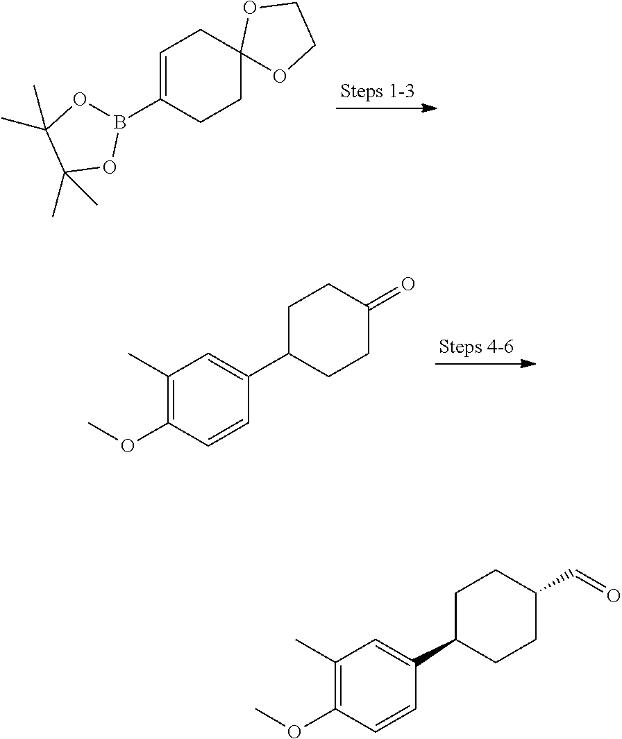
C1(OC)=C(C)C=C(C2CCC(=O)CC2)C=C1.B1(C2=CCC3(CC2)OCCO3)OC(C)(C)C(C)(C)O1.C1(OC)=C(C)C=C(C2CCC(C=O)CC2)C=C1
